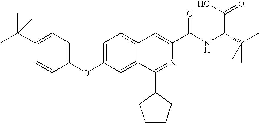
C1=C2C(=CC(OC3=CC=C(C(C)(C)C)C=C3)=C1)C(C1CCCC1)=NC(C(NC(C(C)(C)C)C(O)=O)=O)=C2
